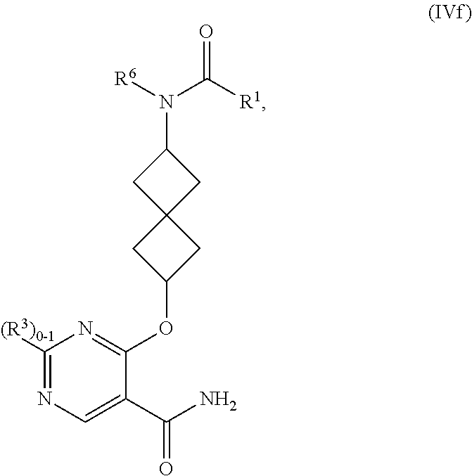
C1([(R3)0-1])=NC=C(C(N)=O)C(OC2CC3(C2)CC(N([R6])C([R1])=O)C3)=N1
